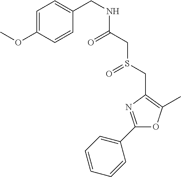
O(C1=CC=C(CNC(=O)CS(=O)CC2=C(C)OC(C3=CC=CC=C3)=N2)C=C1)C
